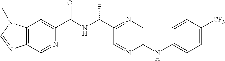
C12=C(C=C(C(NC(C)C3=NC=C(NC4=CC=C([CF3])C=C4)N=C3)=O)N=C1)N(C)C=N2
